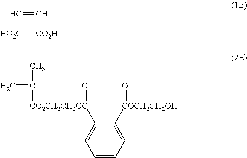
C=C([CO2CH2CH2OC](=O)C1=CC=CC=C1[COCH2CH2OH]=O)C.C(=C[CO2H])[HO2C]
